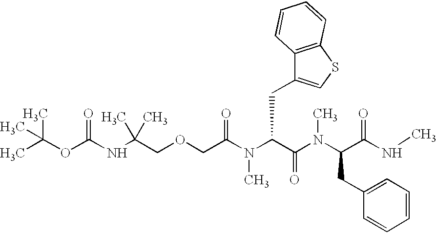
N(C(COCC(N(C(C(N(C(C(NC)=O)CC1=CC=CC=C1)C)=O)CC1=CSC2=C1C=CC=C2)C)=O)(C)C)C(OC(C)(C)C)=O
